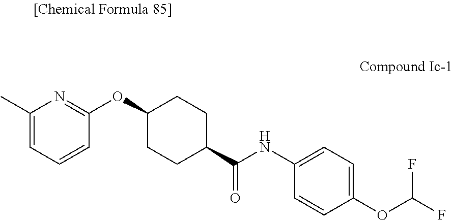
O(C1CCC(C(NC2=CC=C(OC(F)F)C=C2)=O)CC1)C1=NC(C)=CC=C1
